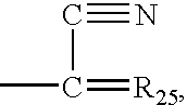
CC(=[R25])C#N
